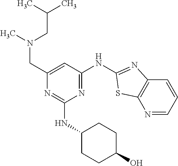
N1=CC=CC2=C1SC(NC1=NC(NC3CCC(O)CC3)=NC(CN(C)CC(C)C)=C1)=N2
